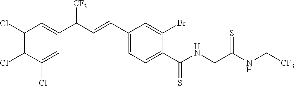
C1(Cl)=C(Cl)C(Cl)=CC(C(C=CC2=CC=C(C(NCC(NC[CF3])=S)=S)C(Br)=C2)[CF3])=C1
